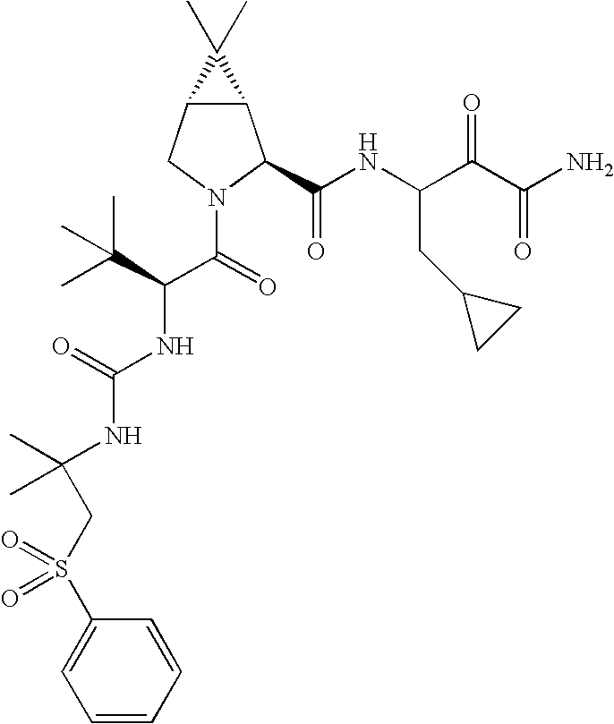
C12C(CN(C(C(NC(=O)NC(CS(=O)(=O)C3=CC=CC=C3)(C)C)C(C)(C)C)=O)C1C(NC(C(C(N)=O)=O)CC1CC1)=O)C2(C)C
